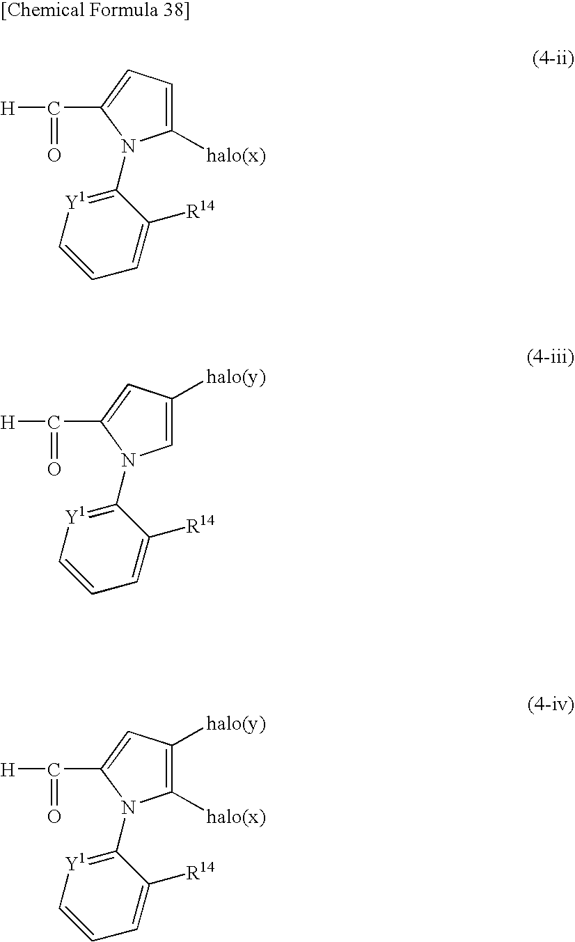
C1=CC=C([R14])C(N2C([halo(x)])=CC=C2C([H])=O)=[Y1]1.C1=CC=C([R14])C(N2C=C([halo(y)])C=C2C([H])=O)=[Y1]1.C1=CC=C([R14])C(N2C([halo(x)])=C([halo(y)])C=C2C([H])=O)=[Y1]1
